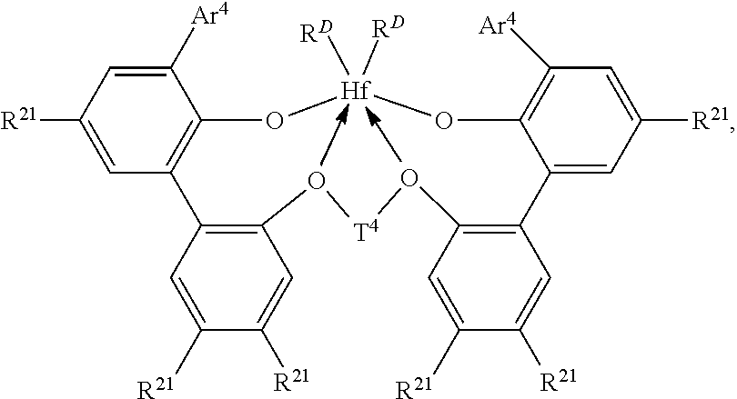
C1=C([R21])C=C([Ar4])C2=C1C1=C(C=C([R21])C([R21])=C1)O[T4]OC1=C(C3=CC([R21])=CC([Ar4])=C3O[Hf]([RD])([RD])O2)C=C([R21])C([R21])=C1
